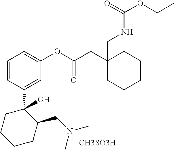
C1(C2(O)CCCCC2CN(C)C)=CC(OC(CC2(CNC(OCC)=O)CCCCC2)=O)=CC=C1.[CH3SO3H]
